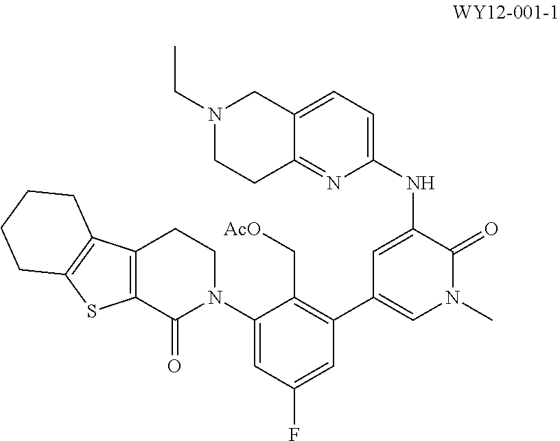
C1(N2CCC3=C(C2=O)SC2=C3CCCC2)=CC(F)=CC(C2=CN(C)C(=O)C(NC3=CC=C4C(=N3)CCN(CC)C4)=C2)=C1C[AcO]
